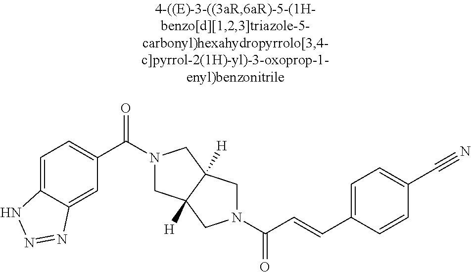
C1=C2C(=CC(C(N3CC4([H])C([H])(C3)CN(C(=O)C=CC3=CC=C(C#N)C=C3)C4)=O)=C1)N=NN2
